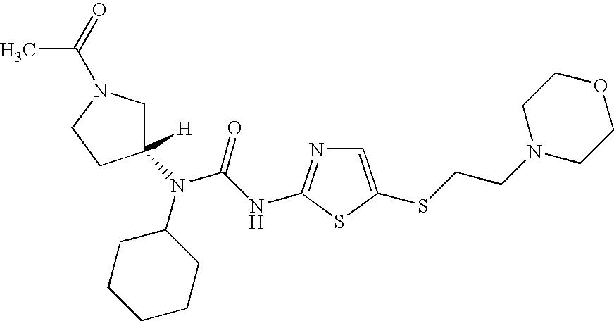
N(C(NC1=NC=C(SCCN2CCOCC2)S1)=O)(C1CCCCC1)C1([H])CN(C(C)=O)CC1
